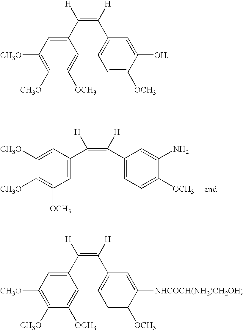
C1=C(C(=C(C2=CC=C([OCH3])C(N)=C2)[H])[H])C=C([CH3O])C([CH3O])=C1[OCH3].C1(C([H])=C(C2=CC=C([OCH3])C([OH])=C2)[H])=CC([CH3O])=C([CH3O])C([OCH3])=C1.C1(C([H])=C(C2=CC=C([OCH3])C([NHCOCH(NH2)CH2OH])=C2)[H])=CC([CH3O])=C([CH3O])C([OCH3])=C1
